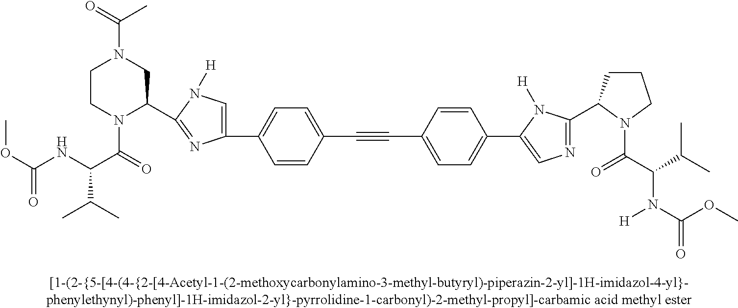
C1CN(C(=O)C(NC(OC)=O)C(C)C)C(C2=NC(C3=CC=C(C#CC4=CC=C(C5=CN=C(C6CCCN6C(C(N(C(OC)=O)[H])C(C)C)=O)N5[H])C=C4)C=C3)=CN2[H])CN1C(=O)C
